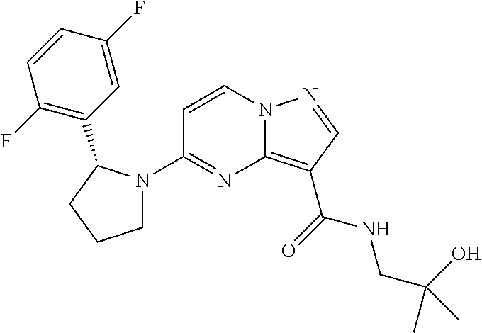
C12=C(C(=O)NCC(O)(C)C)C=NN1C=CC(N1CCCC1C1=C(F)C=CC(F)=C1)=N2
